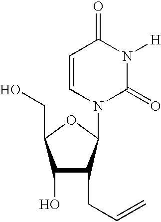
C1(O)C(CC=C)C(N2C(=O)N([H])C(=O)C=C2)OC1CO
